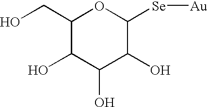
C1(CO)C(O)C(O)C(O)C([Se][Au])O1
